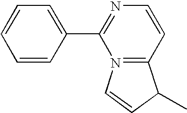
C1=CC(C2=NC=CC3=N2C=CC3C)=CC=C1
